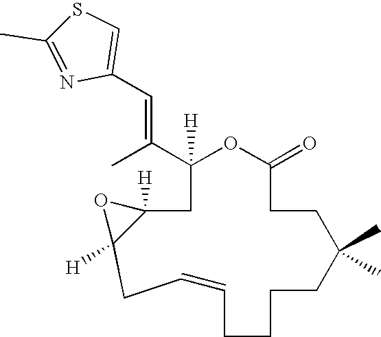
C1(C(C)=CC2=CSC(C)=N2)([H])CC2([H])C([H])(CC=CCCCCC(C)(C)CCC(=O)O1)O2
